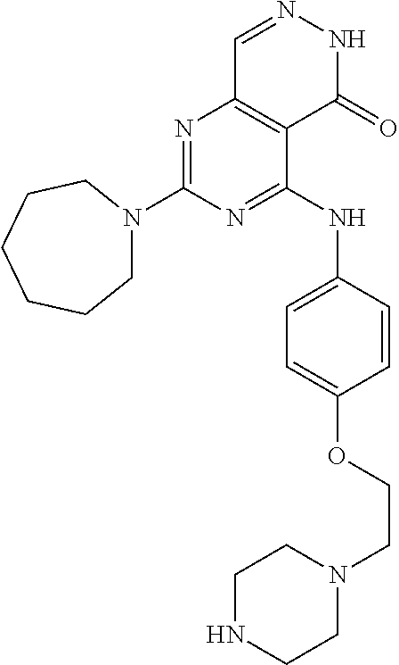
N1=C(N2CCCCCC2)N=C(NC2=CC=C(OCCN3CCNCC3)C=C2)C2=C1C=NNC2=O
